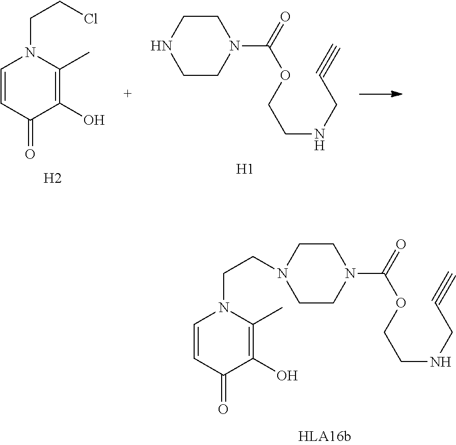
C1=CC(=O)C(O)=C(C)N1CCCl.[H2].C1CN(C(OCCNCC#C)=O)CCN1.[H1].C1(C)=C(O)C(=O)C=CN1CCN1CCN(C(OCCNCC#C)=O)CC1
